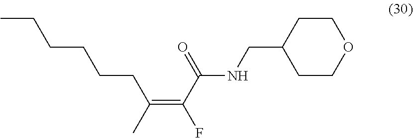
CCCCCCC(=C(C(NCC1CCOCC1)=O)F)C
